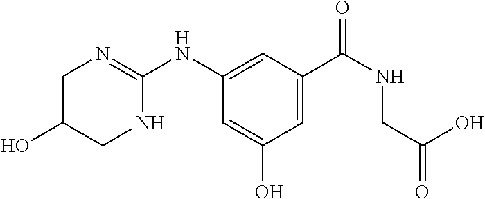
C1C(O)CNC(NC2=CC(C(=O)NCC(=O)O)=CC(O)=C2)=N1
